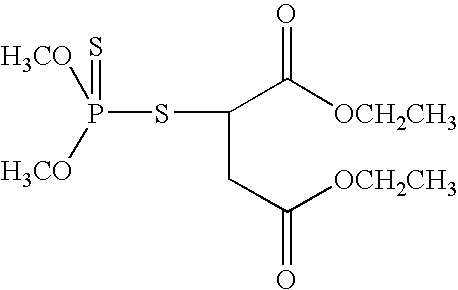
C(CC([OCH2CH3])=O)(C([OCH2CH3])=O)SP([H3CO])([H3CO])=S
